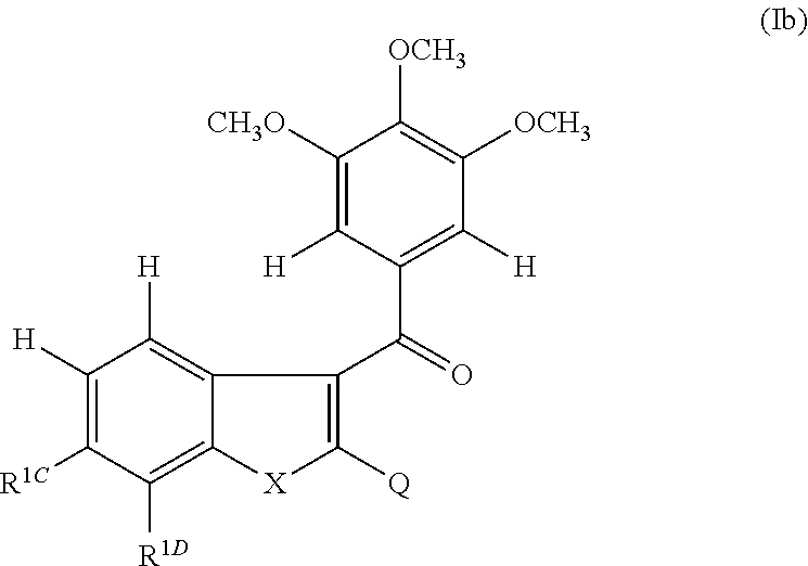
C1([R1C])=C([H])C([H])=C2C(=C1[R1D])[X]C([Q])=C2C(=O)C1=C([H])C([OCH3])=C([OCH3])C([CH3O])=C1[H]
